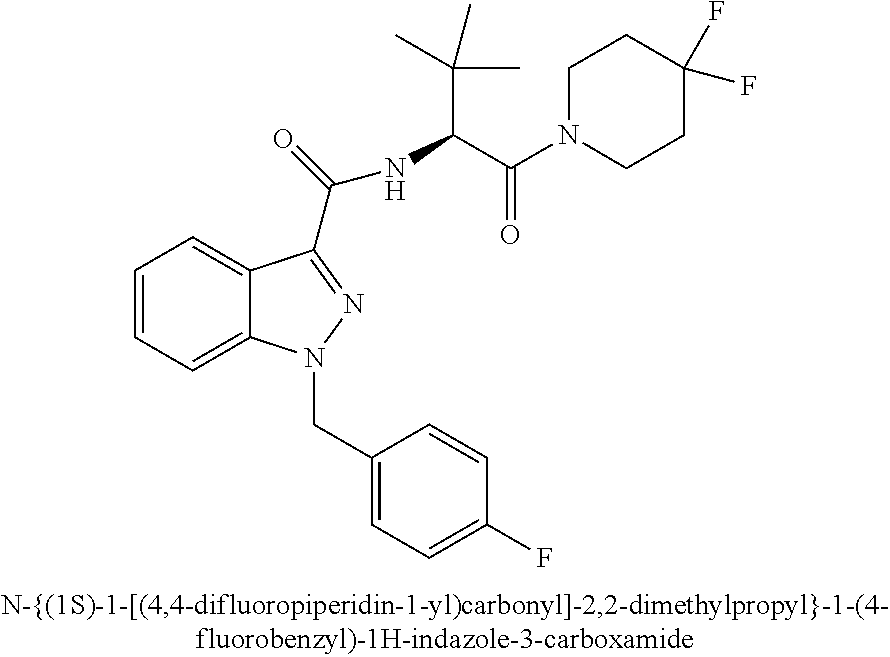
C1=CC=C2C(=C1)C(C(=O)NC(C(=O)N1CCC(F)(F)CC1)C(C)(C)C)=NN2CC1=CC=C(F)C=C1
